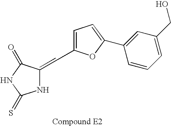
C(C1=CC=C(C2=CC(CO)=CC=C2)O1)=C1NC(=S)NC1=O
